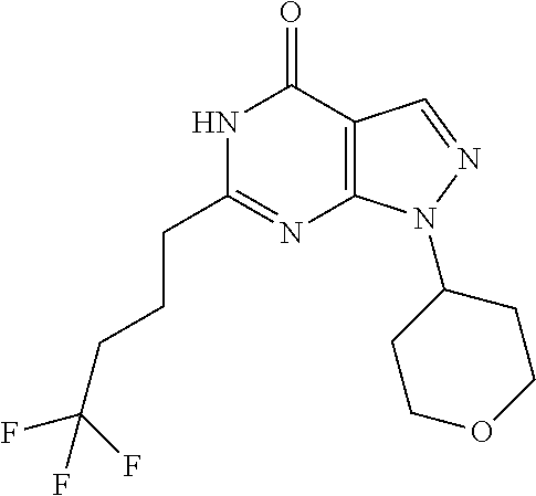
N1C(CCCC(F)(F)F)=NC2=C(C1=O)C=NN2C1CCOCC1
